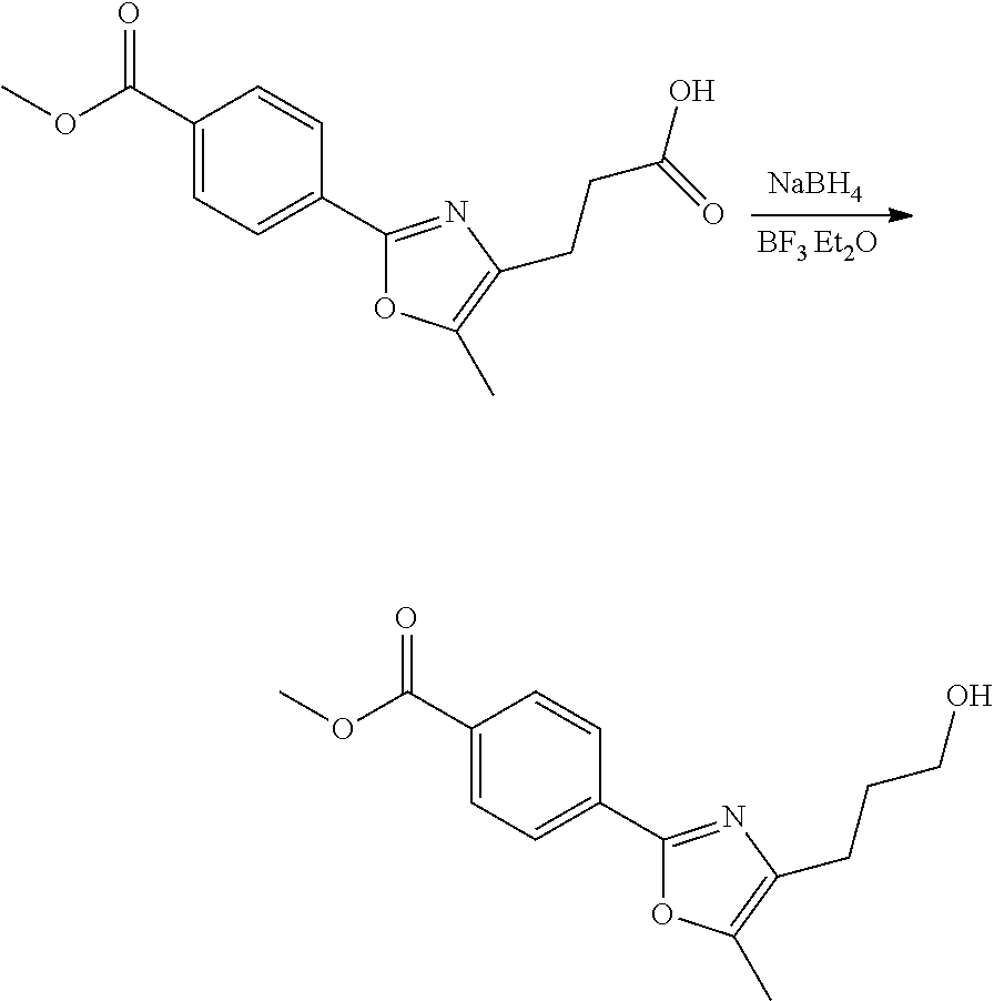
C1(C(OC)=O)=CC=C(C2=NC(CCC(O)=O)=C(C)O2)C=C1.[NaBH4].C1(C(OC)=O)=CC=C(C2=NC(CCCO)=C(C)O2)C=C1
